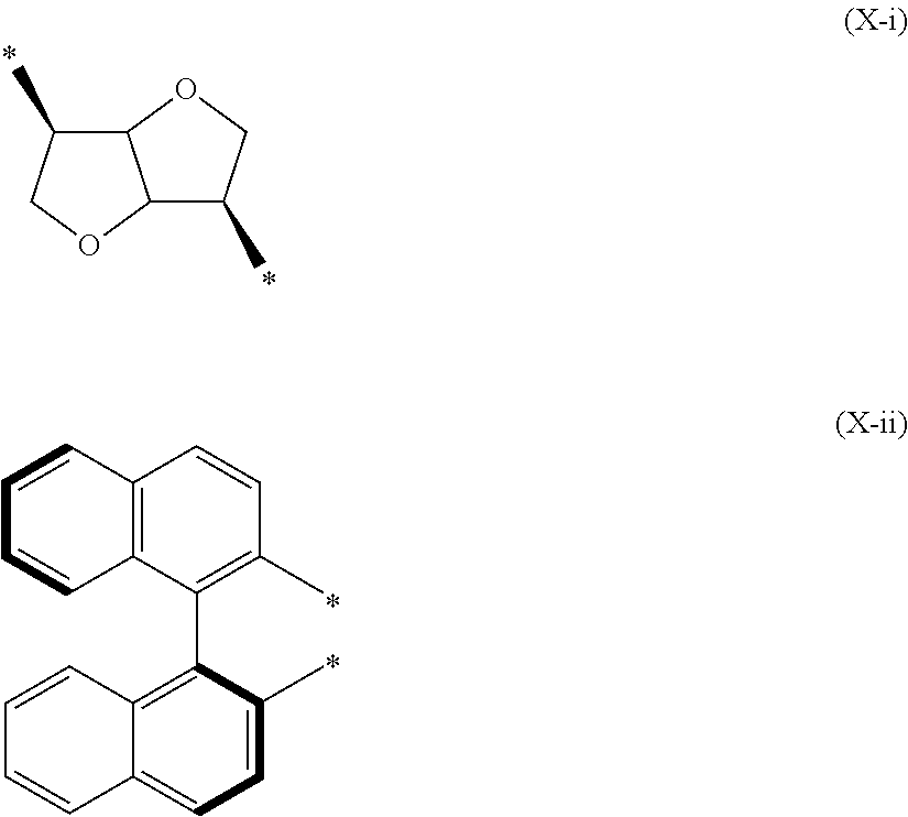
C1=CC2=C(C=C1)C(C1=C3C(=CC=C1C)C=CC=C3)=C(C)C=C2.O1C2C(C(C)C1)OCC2C
